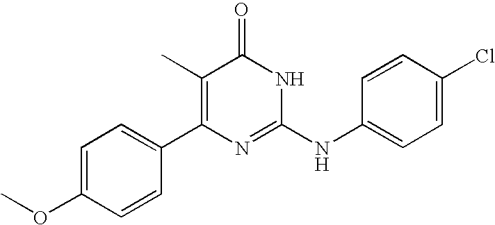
C1=CC(C2=C(C)C(=O)NC(NC3=CC=C(Cl)C=C3)=N2)=CC=C1OC
